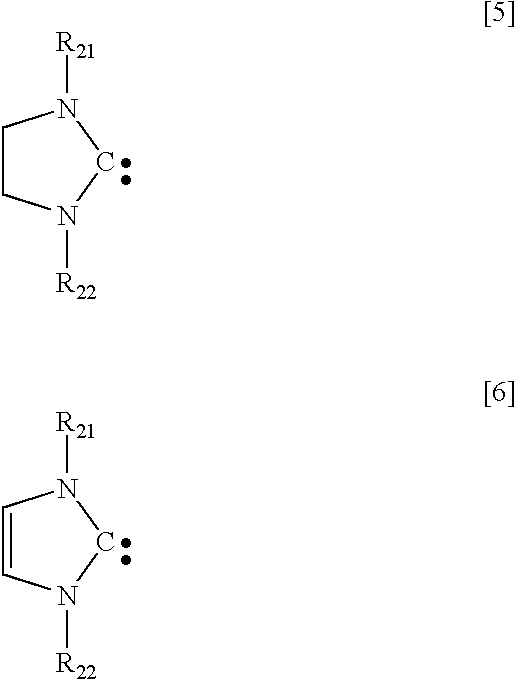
C1CN([R22])CN1[R21].C1=CN([R22])CN1[R21]
